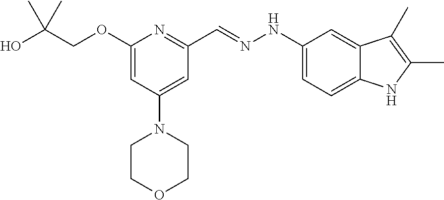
OC(COC1=CC(N2CCOCC2)=CC(C=NNC2=CC=C3C(=C2)C(C)=C(C)N3)=N1)(C)C
